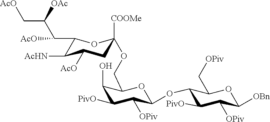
C1(C(C([OAc])C[AcO])[AcO])C([AcHN])C([AcO])CC([COOMe])(OCC2C(O)C([PivO])C([OPiv])C(OC3C([PivO])C([OPiv])C([OBn])OC3C[OPiv])O2)O1
